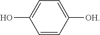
C1=CC([OH])=CC=C1O
